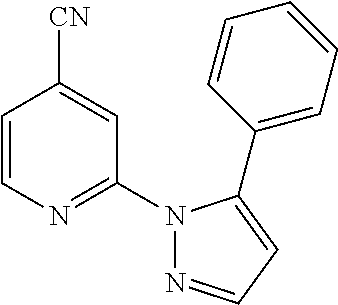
[CN]C1=CC(N2N=CC=C2C2=CC=CC=C2)=NC=C1
